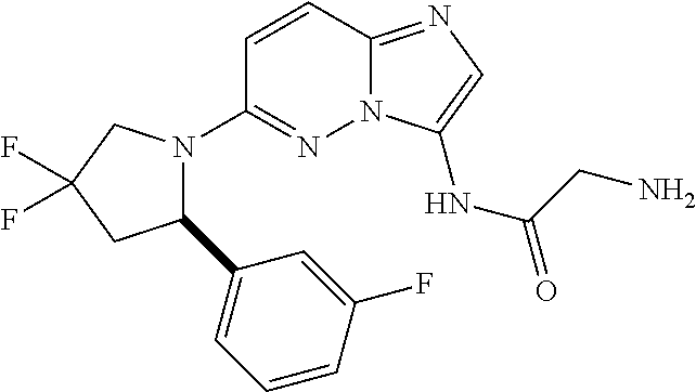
N12C(=NC=C1NC(=O)CN)C=CC(N1C(C3=CC=CC(F)=C3)CC(F)(F)C1)=N2
